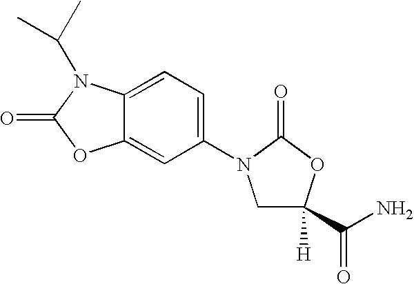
C1(N2CC([H])(C(N)=O)OC2=O)=CC=C2C(=C1)OC(=O)N2C(C)C
